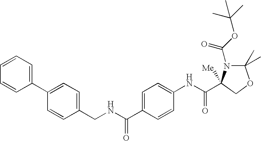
C1=CC=CC(C2=CC=C(CNC(C3=CC=C(NC(=O)C4([Me])COC(C)(C)N4C(OC(C)(C)C)=O)C=C3)=O)C=C2)=C1
